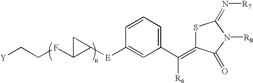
[Y]CCFC1C([E]C2=CC(C([R6])=C3SC(=N[R7])N([R8])C3=O)=CC=C2)C1
